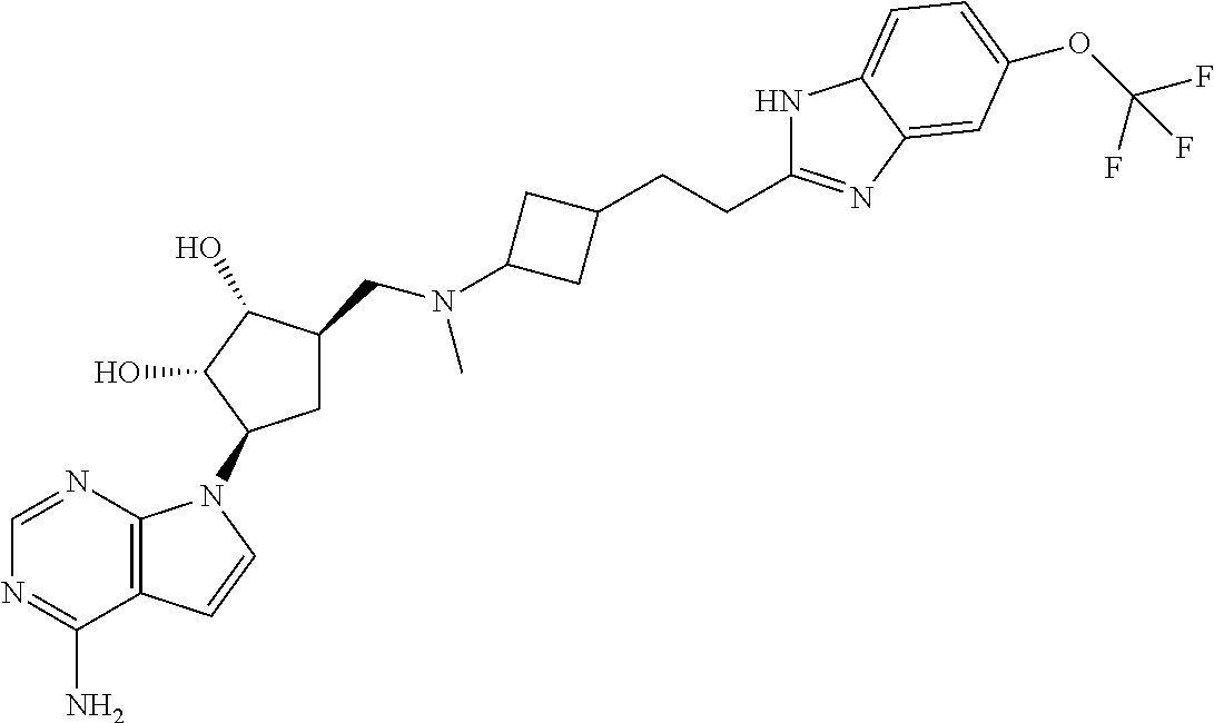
N1=CN=C(N)C2=C1N(C1CC(CN(C)C3CC(CCC4=NC5=CC(OC(F)(F)F)=CC=C5N4)C3)C(O)C1O)C=C2
